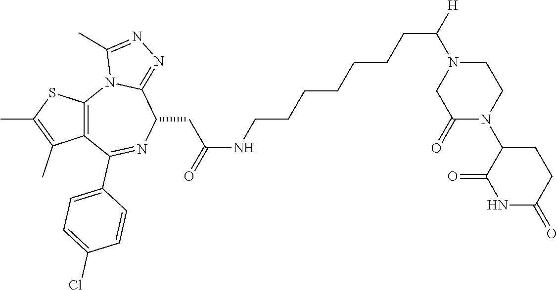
C12=C(C(C)=C(C)S1)C(C1=CC=C(Cl)C=C1)=NC(CC(NCCCCCCCC([H])N1CC(=O)N(C3C(=O)NC(=O)CC3)CC1)=O)C1=NN=C(C)N21
